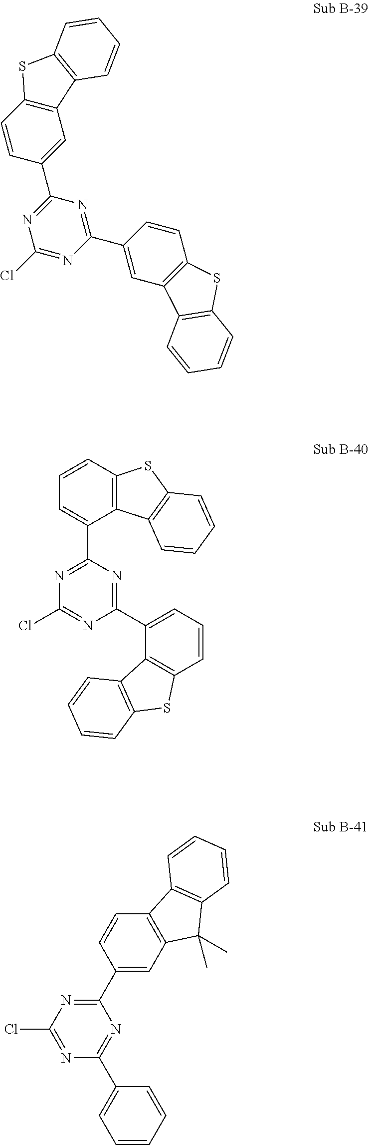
C1(C2=CC3=C(C=C2)SC2=C3C=CC=C2)=NC(C2=CC3=C(C=C2)SC2=C3C=CC=C2)=NC(Cl)=N1.C12=C(C=CC=C1C1=NC(Cl)=NC(C3=CC=CC4=C3C3=C(S4)C=CC=C3)=N1)SC1=C2C=CC=C1.C1(C2=CC3=C(C=C2)C2=C(C3(C)C)C=CC=C2)=NC(Cl)=NC(C2=CC=CC=C2)=N1
